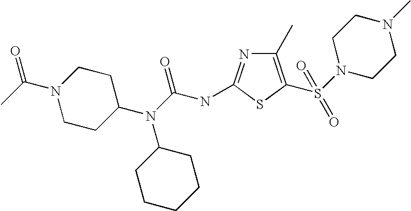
CC(N1CCC(N(C(=O)NC2=NC(C)=C(S(N3CCN(C)CC3)(=O)=O)S2)C2CCCCC2)CC1)=O
